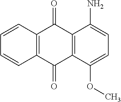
C1=C(OC)C2=C(C(N)=C1)C(=O)C1=C(C2=O)C=CC=C1
